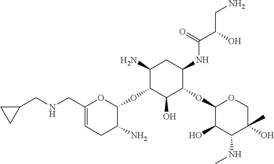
C1(N)C(OC2OC(CNCC3CC3)=CCC2N)C(O)C(OC2C(O)C(NC)C(C)(O)CO2)C(NC(C(O)CN)=O)C1
